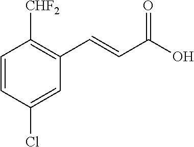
[CHF2]C1=C(C=CC(O)=O)C=C(Cl)C=C1
